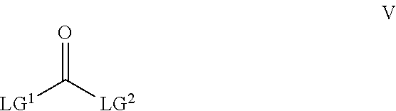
O=C([LG2])[LG1]
